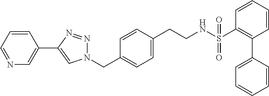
N1=CC=CC(C2=CN(CC3=CC=C(CCNS(C4=C(C5=CC=CC=C5)C=CC=C4)(=O)=O)C=C3)N=N2)=C1
